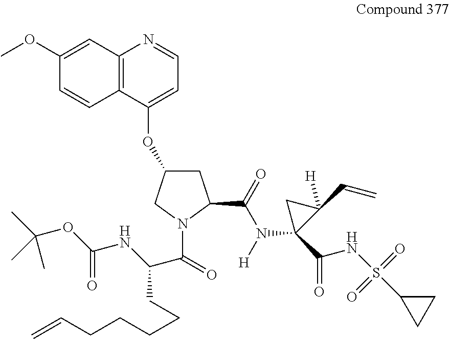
C12=C(C(OC3CC(C(=O)N([H])C4(C(=O)NS(=O)(=O)C5CC5)C(C=C)([H])C4)N(C(=O)C(NC(OC(C)(C)C)=O)CCCCCC=C)C3)=CC=N1)C=CC(OC)=C2
